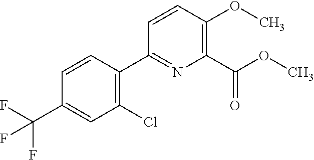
C1(C(F)(F)F)=CC(Cl)=C(C2=NC(C(OC)=O)=C(OC)C=C2)C=C1
